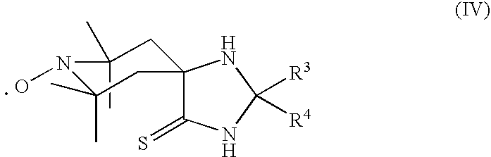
C1(=S)NC([R3])([R4])NC12CC(C)(C)N(O)C(C)(C)C2
